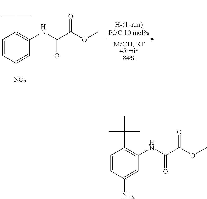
C1=CC([NO2])=CC(NC(C(OC)=O)=O)=C1C(C)(C)C.C1=CC(N)=CC(NC(C(OC)=O)=O)=C1C(C)(C)C
